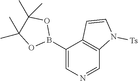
C1(B2OC(C)(C)C(C)(C)O2)=CN=CC2=C1C=CN2[Ts]
